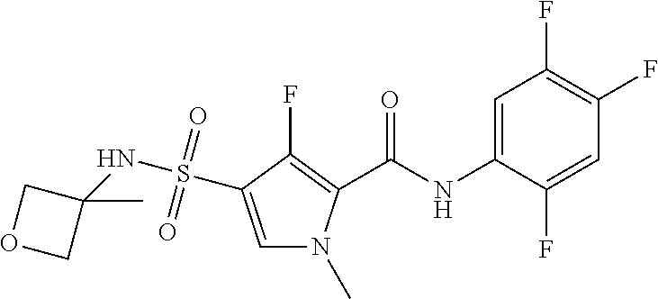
C(NC1=CC(F)=C(F)C=C1F)(=O)C1=C(F)C(S(NC2(C)COC2)(=O)=O)=CN1C
